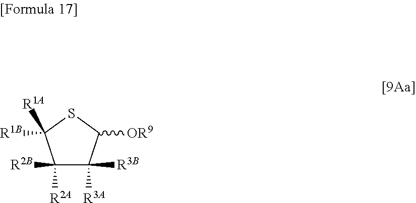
C1([R2B])([R2A])C([R3B])([R3A])C([OR9])SC1([R1A])[R1B]
